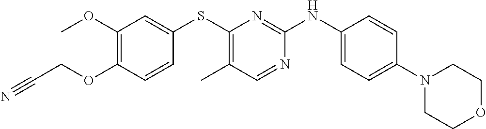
C1(N2CCOCC2)=CC=C(NC2=NC(SC3=CC(OC)=C(OCC#N)C=C3)=C(C)C=N2)C=C1
